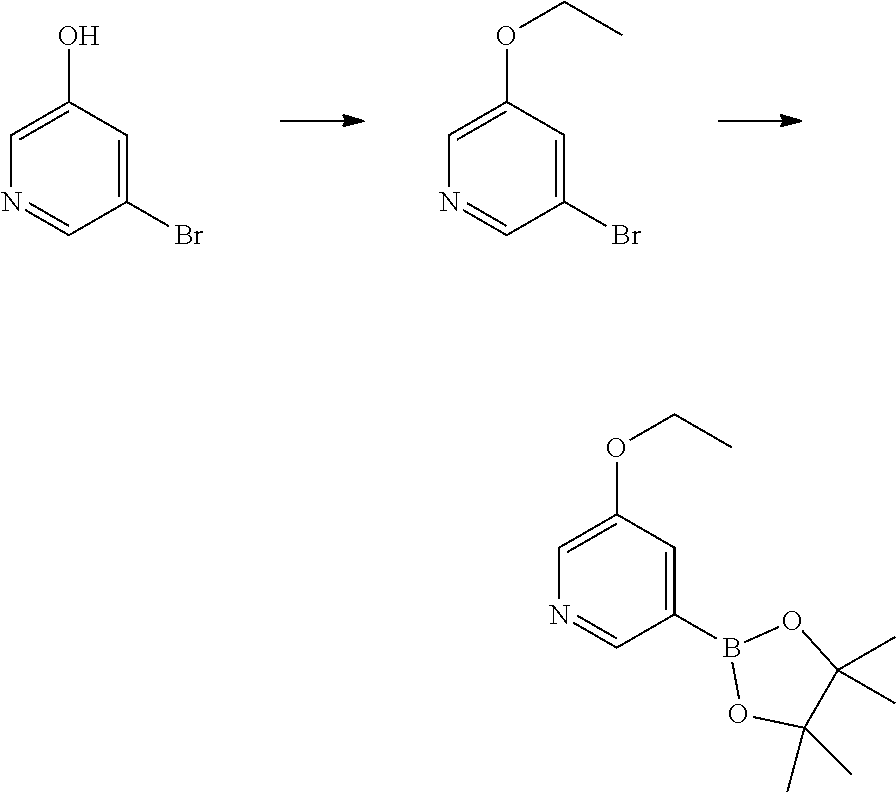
C1(Br)=CC(O)=CN=C1.C1(Br)=CC(OCC)=CN=C1.C1(B2OC(C)(C)C(C)(C)O2)=CC(OCC)=CN=C1
